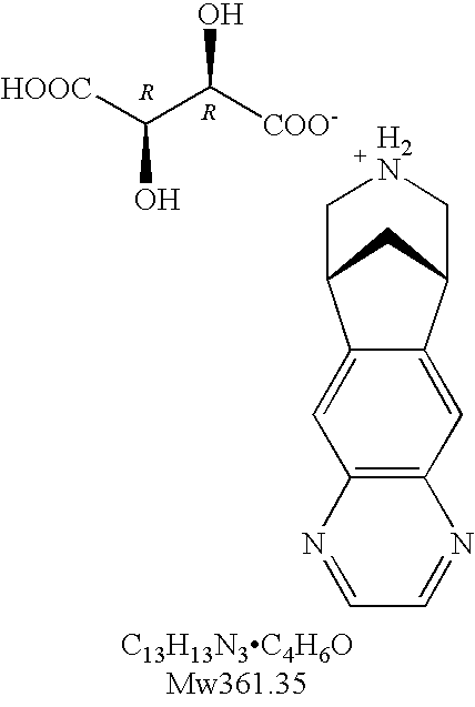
C12=C(C=C3C(=C1)C1CC3CNC1)N=CC=N2.[HOOC]C(C([COO-])O)O
